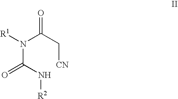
N(C(N[R2])=O)(C(C[CN])=O)[R1]
